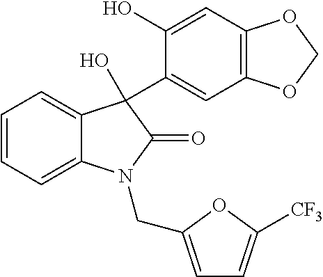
C12=C(C=C(O)C(C3(O)C4=CC=CC=C4N(CC4=CC=C([CF3])O4)C3=O)=C1)OCO2
